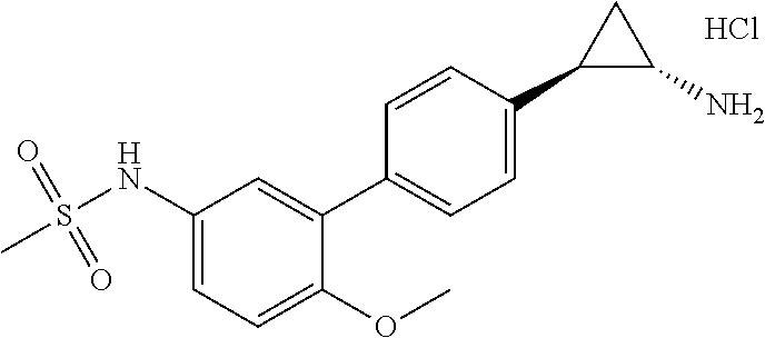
C1=CC(C2C(N)C2)=CC=C1C1=CC(NS(C)(=O)=O)=CC=C1OC.Cl
